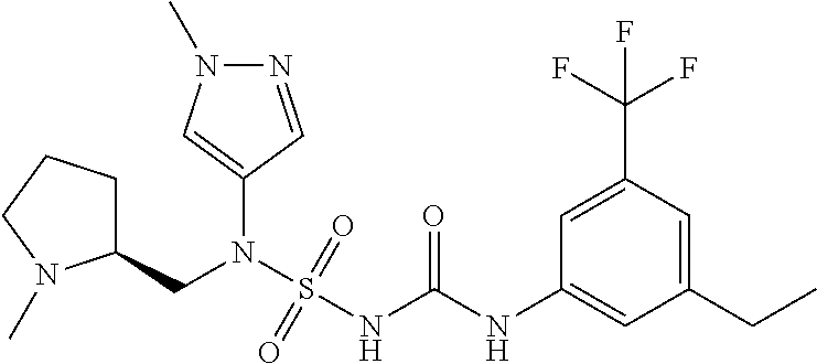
C1(N(S(NC(NC2=CC(CC)=CC(C(F)(F)F)=C2)=O)(=O)=O)CC2CCCN2C)=CN(C)N=C1
